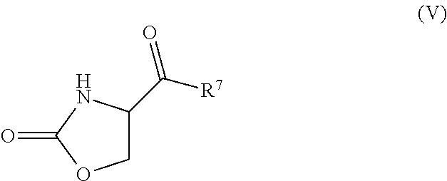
C([R7])(=O)C1COC(=O)N1
